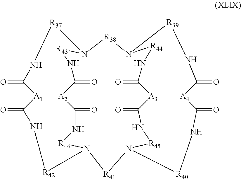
N12[R43]NC(=O)[A2]C(=O)N[R46]N([R42]NC(=O)[A1]C(=O)N[R37]1)[R41]N1[R45]NC(=O)[A3]C(=O)N[R44]N([R38]2)[R39]NC(=O)[A4]C(=O)N[R40]1
